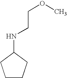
C1CCC(NCCOC)C1
